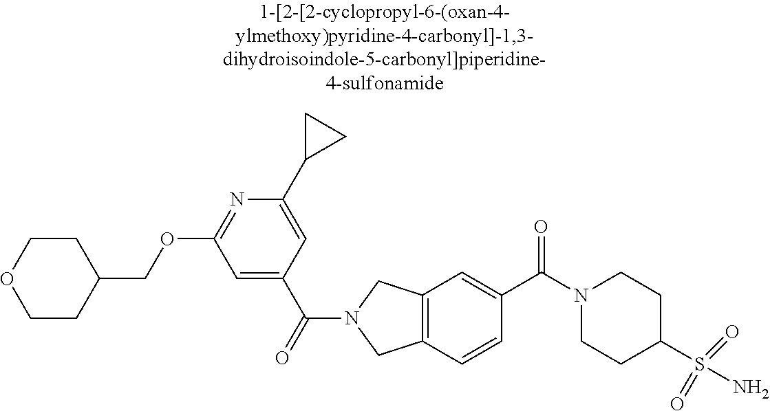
C1CC(COC2=NC(C3CC3)=CC(C(=O)N3CC4=C(C3)C=C(C(N3CCC(S(N)(=O)=O)CC3)=O)C=C4)=C2)CCO1
